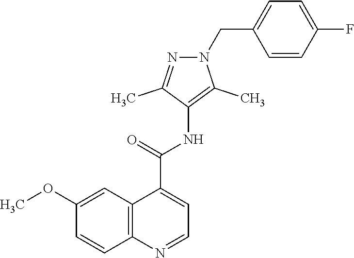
C1(OC)=CC2=C(C=C1)N=CC=C2C(NC1=C(C)N(CC2=CC=C(F)C=C2)N=C1C)=O
